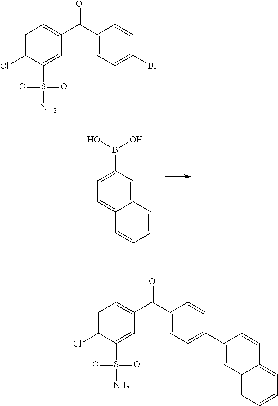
C1=C(Cl)C(S(N)(=O)=O)=CC(C(C2=CC=C(Br)C=C2)=O)=C1.C12=CC(B(O)O)=CC=C1C=CC=C2.C1=C(Cl)C(S(N)(=O)=O)=CC(C(C2=CC=C(C3=CC4=CC=CC=C4C=C3)C=C2)=O)=C1
